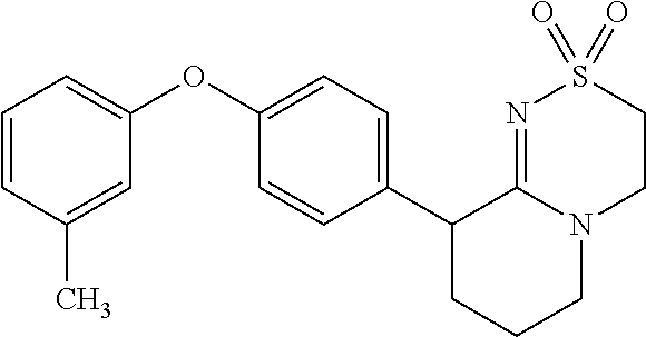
C1(OC2=CC=CC(C)=C2)=CC=C(C2CCCN3C2=NS(=O)(=O)CC3)C=C1
